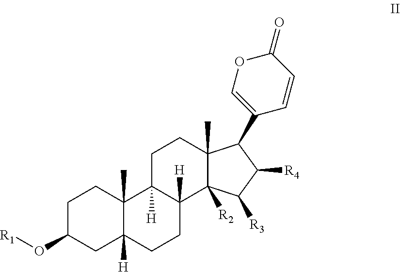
C1C(O[R1])CC2([H])C(C)(C1)C1([H])C([H])(CC2)C2([R2])C(C)(CC1)C(C1=COC(=O)C=C1)C([R4])C2[R3]
